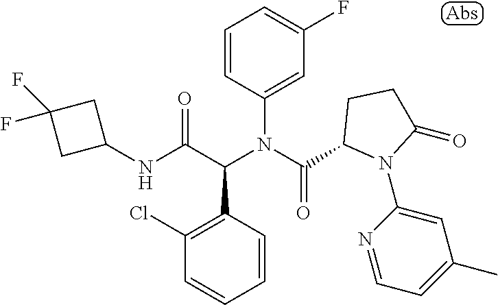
C1(NC(C(N(C(=O)C2N(C3=CC(C)=CC=N3)C(=O)CC2)C2=CC(F)=CC=C2)C2=C(Cl)C=CC=C2)=O)CC(F)(F)C1
